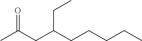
CC(CC(CCCCC)CC)=O
